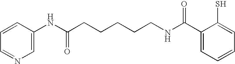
C1=CC(NC(CCCCCNC(C2=CC=CC=C2S)=O)=O)=CN=C1
